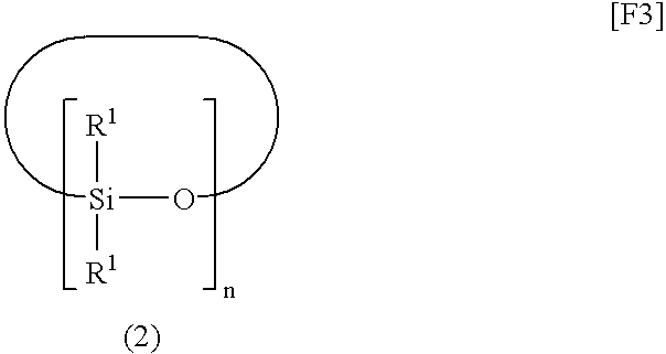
[Si](O)([R1])[R1]
